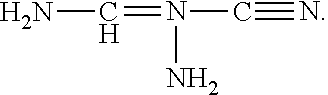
NC=N(C#N)N
